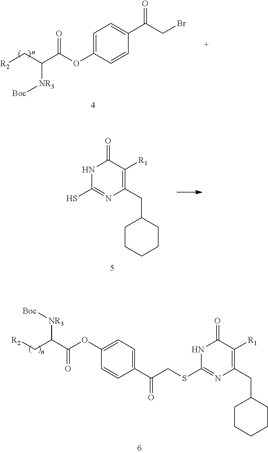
C1=C(OC(C(C[R2])[NR3][Boc])=O)C=CC(C(CBr)=O)=C1.SC1=NC(CC2CCCCC2)=C([R1])C(=O)N1.C(C(OC1=CC=C(C(CSC2=NC(CC3CCCCC3)=C([R1])C(=O)N2)=O)C=C1)=O)(C[R2])[NR3][Boc]
